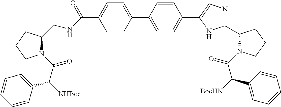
C1=CC(C2=CC=C(C3=CN=C(C4N(C(=O)C([BocHN])C5=CC=CC=C5)CCC4)N3)C=C2)=CC=C1C(NCC1N(C(=O)C([NHBoc])C2=CC=CC=C2)CCC1)=O
